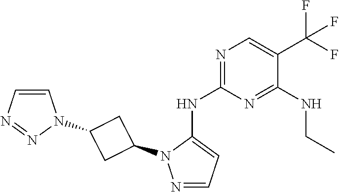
N1=CC=C(NC2=NC=C(C(F)(F)F)C(NCC)=N2)N1C1CC(N2C=CN=N2)C1
